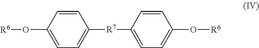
[R6]OC1=CC=C([R7]C2=CC=C(O[R6])C=C2)C=C1
